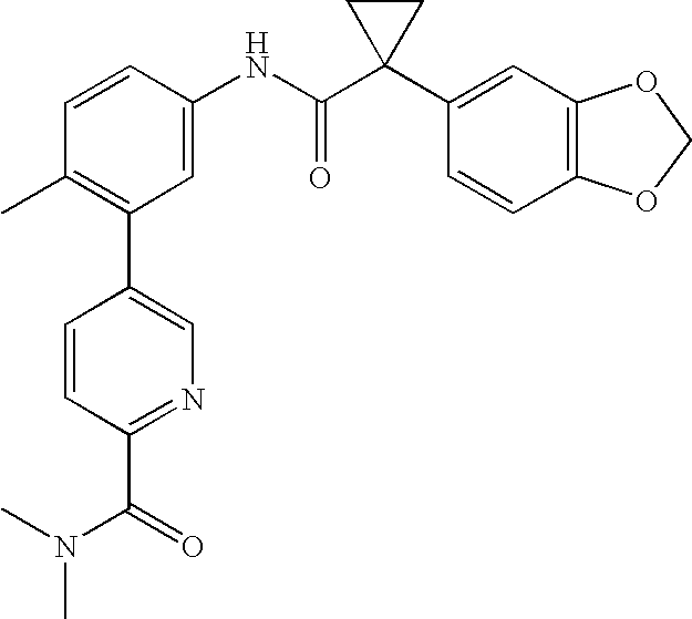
C1=CC(NC(C2(C3=CC4=C(C=C3)OCO4)CC2)=O)=CC(C2=CN=C(C(=O)N(C)C)C=C2)=C1C
